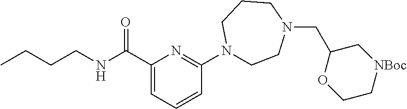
C1(C(NCCCC)=O)=CC=CC(N2CCN(CC3OCC[NBoc]C3)CCC2)=N1
